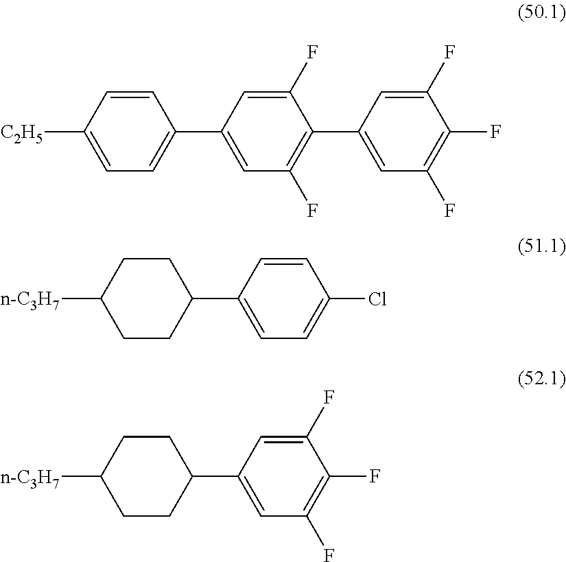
C1(F)=CC(C2=CC=C([C2H5])C=C2)=CC(F)=C1C1=CC(F)=C(F)C(F)=C1.C1(C2=CC=C(Cl)C=C2)CCC([n-C3H7])CC1.C1(C2=CC(F)=C(F)C(F)=C2)CCC([n-C3H7])CC1
